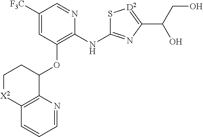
[F3C]C1=CC(OC2CC[X2]C3=C2N=CC=C3)=C(NC2=NC(C(CO)O)=[D2]S2)N=C1
